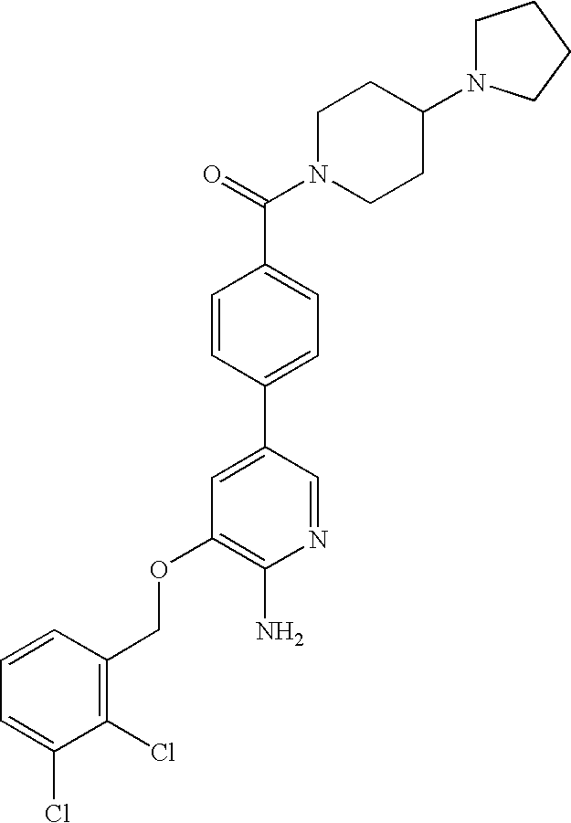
C(OC1=C(N)N=CC(C2=CC=C(C(=O)N3CCC(N4CCCC4)CC3)C=C2)=C1)C1=C(Cl)C(Cl)=CC=C1
